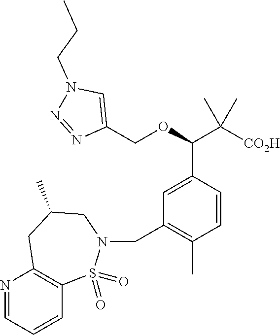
C1(COC(C([CO2H])(C)C)C2=CC(CN3S(=O)(=O)C4=C(N=CC=C4)CC(C)C3)=C(C)C=C2)=CN(CCC)N=N1
